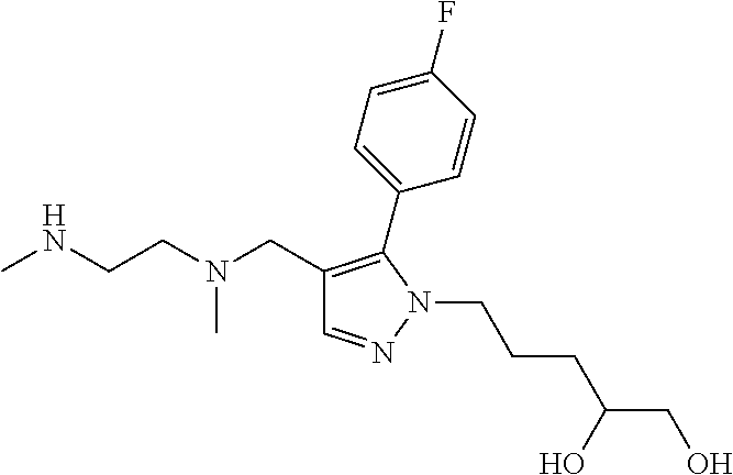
C1=NN(CCCC(CO)O)C(C2=CC=C(F)C=C2)=C1CN(CCNC)C
